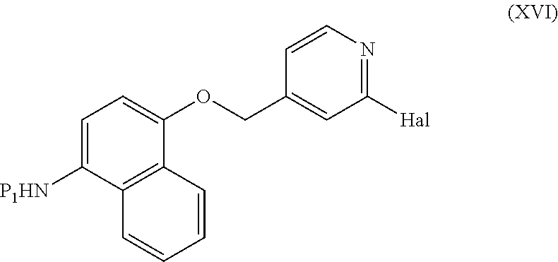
C1=C([P1HN])C2=C(C(OCC3=CC([Hal])=NC=C3)=C1)C=CC=C2
